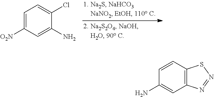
C1=C([O2N])C=C(N)C(Cl)=C1.C1=CC2=C(C=C1N)N=NS2
